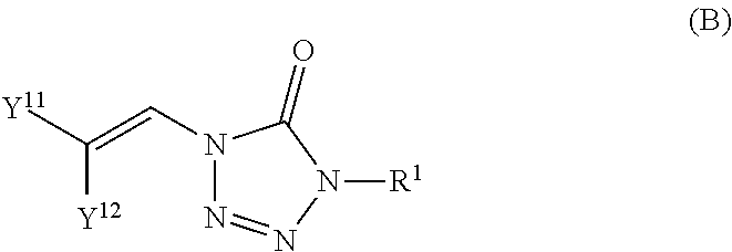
N1(C=C([Y11])[Y12])N=NN([R1])C1=O
